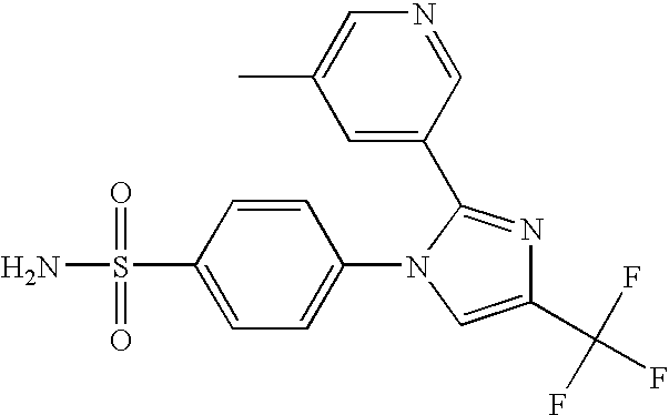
C1(C(F)(F)F)=CN(C2=CC=C(S(N)(=O)=O)C=C2)C(C2=CC(C)=CN=C2)=N1
